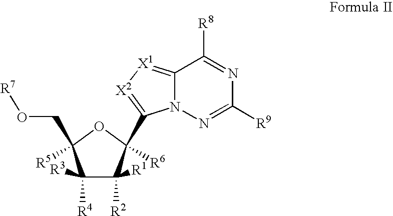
C12=[X1][X2]=C(C3([R6])C([R2])([R1])C([R4])([R3])C(CO[R7])([R5])O3)N1N=C([R9])N=C2[R8]
